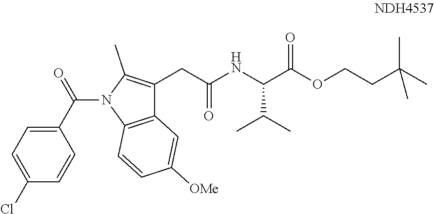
C(C(NC(C(OCCC(C)(C)C)=O)C(C)C)=O)C1=C(C)N(C(=O)C2=CC=C(Cl)C=C2)C2=C1C=C([OMe])C=C2
